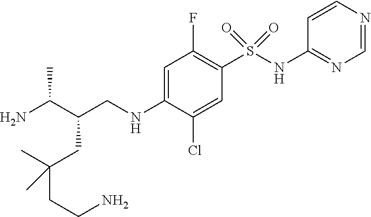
NC(C(CC(CCN)(C)C)CNC1=CC(F)=C(S(NC2=NC=NC=C2)(=O)=O)C=C1Cl)C
